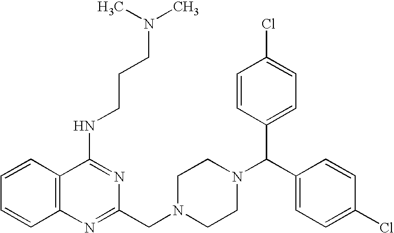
C1=CC2=C(C=C1)N=C(CN1CCN(C(C3=CC=C(Cl)C=C3)C3=CC=C(Cl)C=C3)CC1)N=C2NCCCN(C)C
